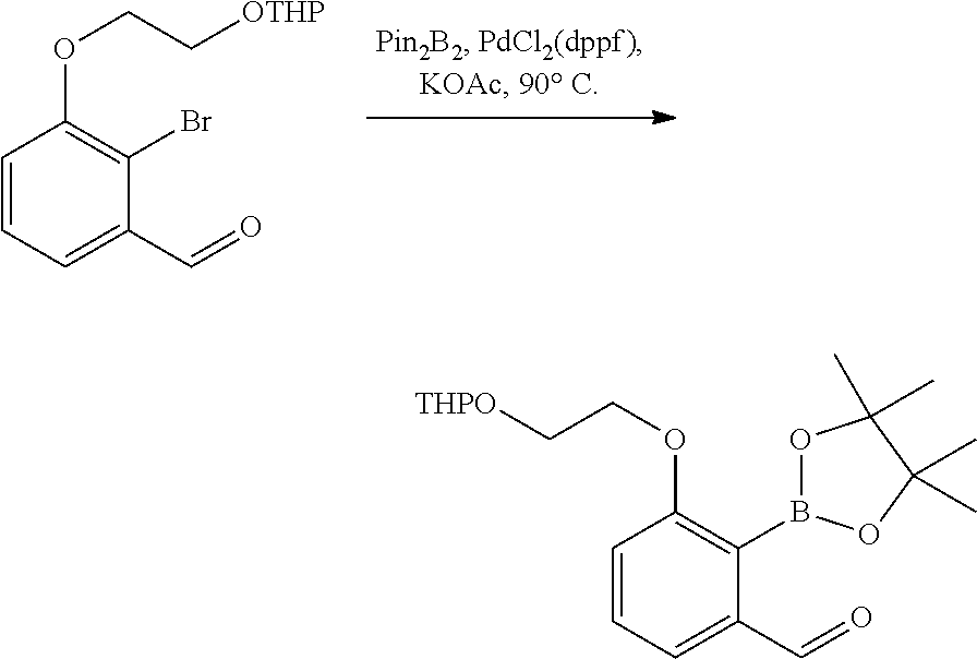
C1=CC=C(C=O)C(Br)=C1OCC[OTHP].C1=CC=C(C=O)C(B2OC(C)(C)C(C)(C)O2)=C1OCC[THPO]
